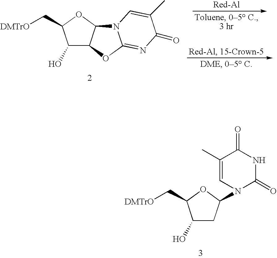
C1(O)C2C(OC1C[DMTrO])N1C(=NC(=O)C(C)=C1)O2.C1(O)CC(N2C(=O)NC(=O)C(C)=C2)OC1C[DMTrO]
